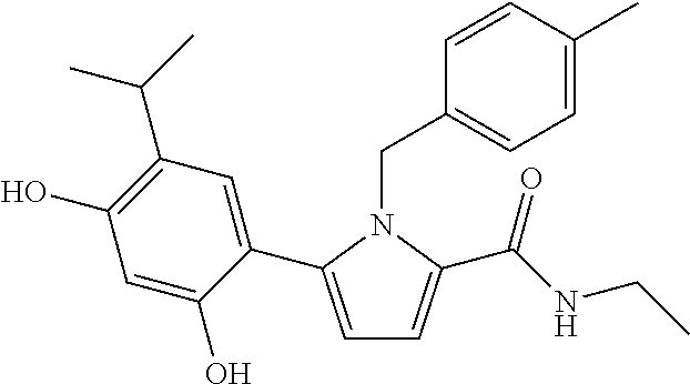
C1=C(C2=CC(C(C)C)=C(O)C=C2O)N(CC2=CC=C(C)C=C2)C(C(NCC)=O)=C1
